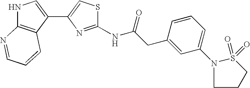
N1C2=C(C(C3=CSC(NC(CC4=CC(N5S(=O)(=O)CCC5)=CC=C4)=O)=N3)=C1)C=CC=N2
